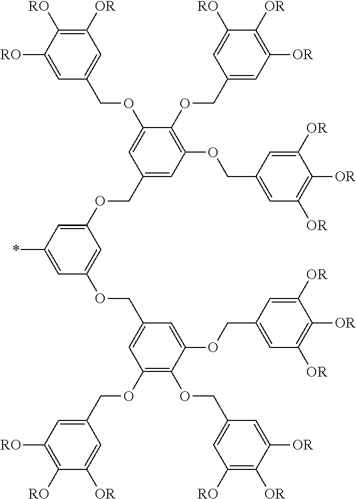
C1(COC2=CC(*)=CC(OCC3=CC(OCC4=CC([RO])=C([RO])C([OR])=C4)=C(OCC4=CC([RO])=C([OR])C([OR])=C4)C(OCC4=CC([OR])=C([OR])C([OR])=C4)=C3)=C2)=CC(OCC2=CC([OR])=C([OR])C([OR])=C2)=C(OCC2=CC([OR])=C([OR])C([RO])=C2)C(OCC2=CC([OR])=C([RO])C([RO])=C2)=C1
